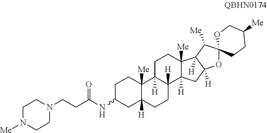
C1C(NC(=O)CCN2CCN([Me])CC2)CC2([H])C([Me])(C1)C1([H])C([H])(CC2)C2([H])C([Me])(CC1)C1([H])C([H])(C2)OC2(C1[Me])CCC([Me])CO2
